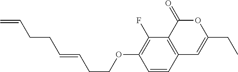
C1=CC2=C(C(F)=C1OCCC=CCCC=C)C(=O)OC(CC)=C2
